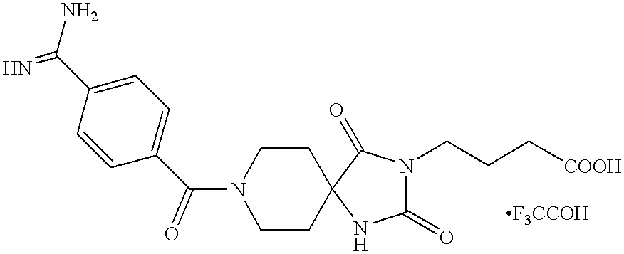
C1(C(=N)N)=CC=C(C(N2CCC3(CC2)C(=O)N(CCC[COOH])C(=O)N3)=O)C=C1
